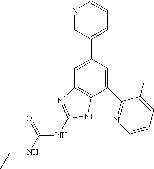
C1=C(C2=CC=CN=C2)C=C(C2=NC=CC=C2F)C2=C1N=C(NC(=O)NCC)N2
